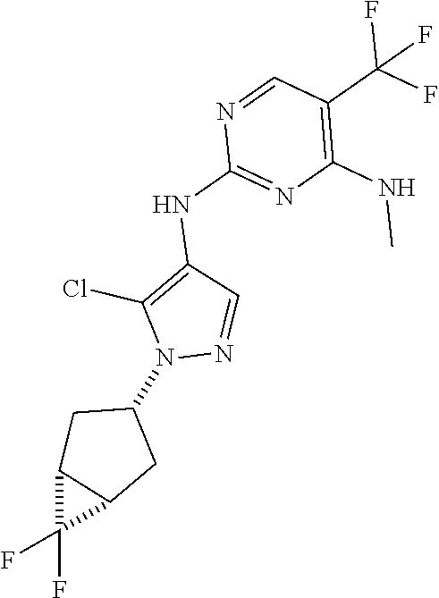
N1=CC(C(F)(F)F)=C(NC)N=C1NC1=C(Cl)N(C2CC3C(C2)C3(F)F)N=C1
